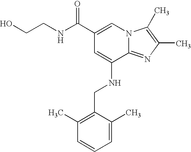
C1(C(NCCO)=O)=CN2C(=NC(C)=C2C)C(NCC2=C(C)C=CC=C2C)=C1
